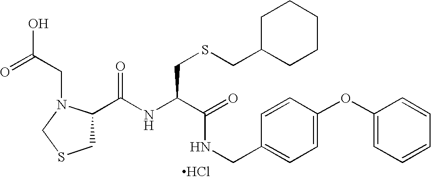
C1(C(NC(C(=O)NCC2=CC=C(OC3=CC=CC=C3)C=C2)CSCC2CCCCC2)=O)CSCN1CC(=O)O.Cl
